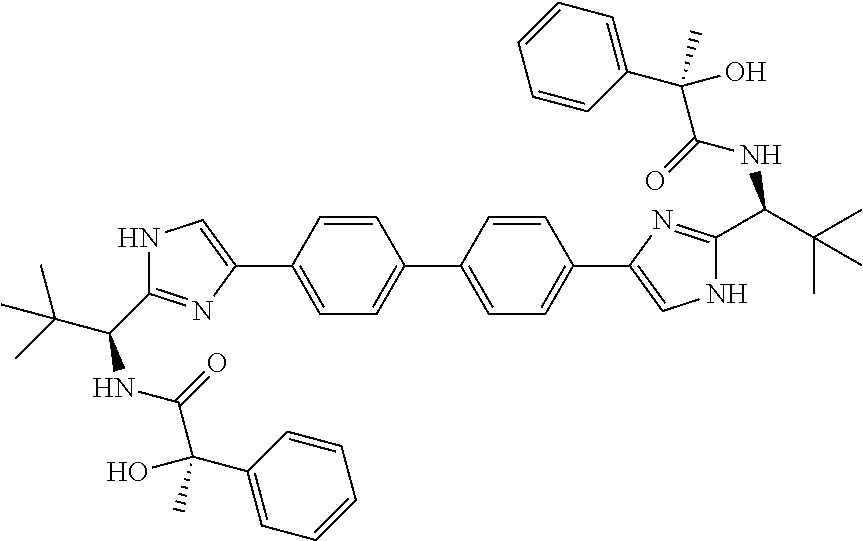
C1(C2=CNC(C(C(C)(C)C)NC(C(C3=CC=CC=C3)(O)C)=O)=N2)=CC=C(C2=CC=C(C3=CNC(C(C(C)(C)C)NC(C(C4=CC=CC=C4)(O)C)=O)=N3)C=C2)C=C1
